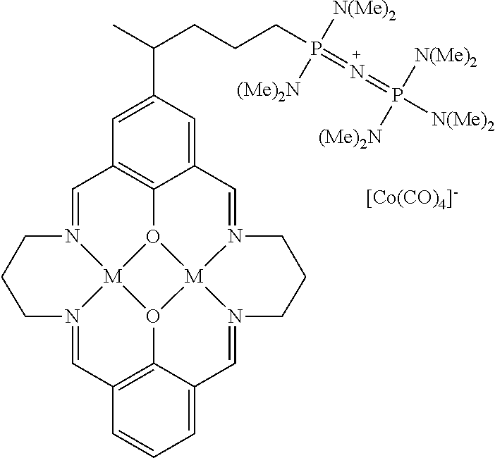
C1=N2[M]34O5C6=C1C=C(C(C)CCCP(=N=P([N(Me)2])([(Me)2N])[N(Me)2])([N(Me)2])[(Me)2N])C=C6C=N1[M]56O3C3=C(C=N4CCC2)C=CC=C3C=N6CCC1.[[Co(CO)4]-]
